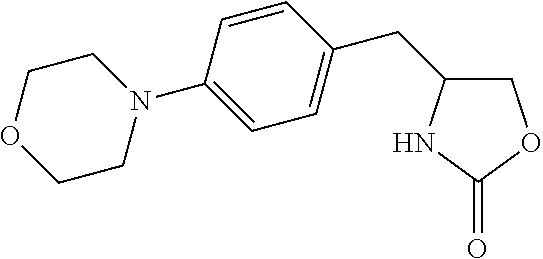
C(C1=CC=C(N2CCOCC2)C=C1)C1COC(=O)N1
